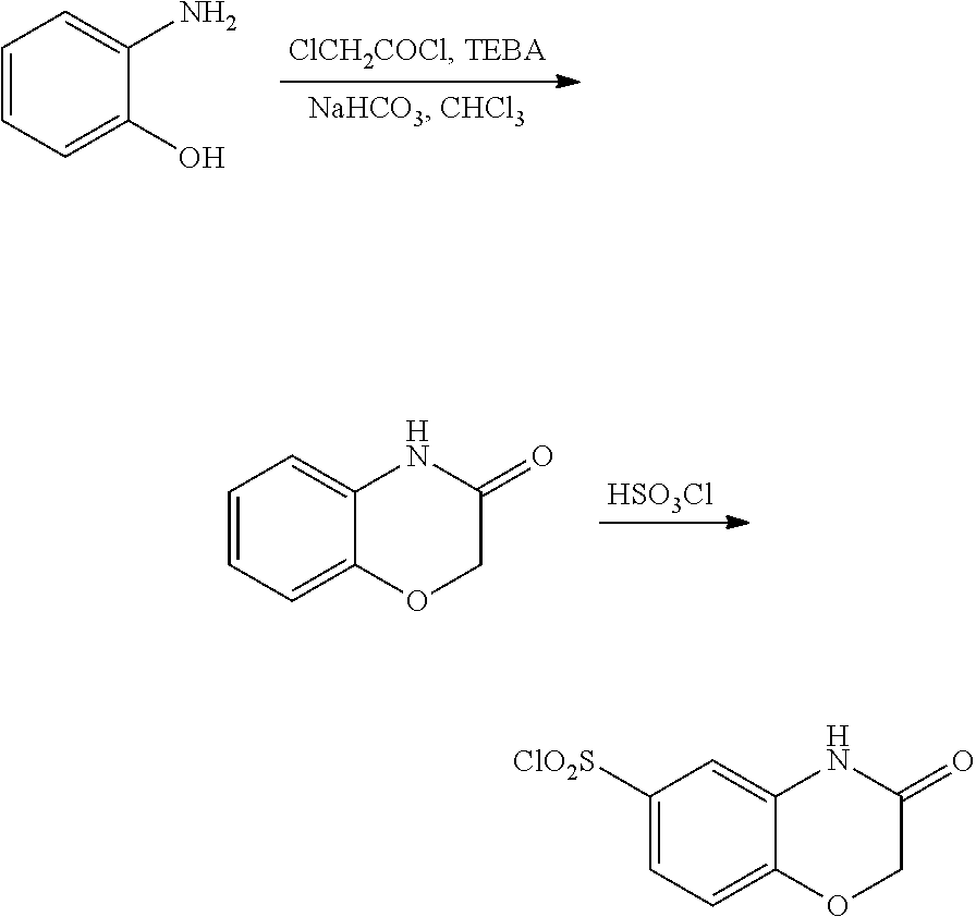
C1=CC=C(O)C(N)=C1.C1=CC=C2C(=C1)NC(=O)CO2.[HSO3Cl].C1([ClO2S])=CC=C2C(=C1)NC(=O)CO2
